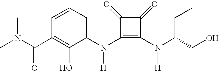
C(C1=C(O)C(N(C2=C(N([H])C(CC)CO)C(=O)C2=O)[H])=CC=C1)(=O)N(C)C
